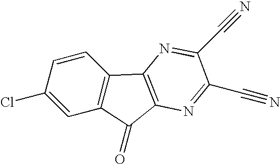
C1=C(Cl)C=CC2=C1C(=O)C1=C2N=C(C#N)C(C#N)=N1
